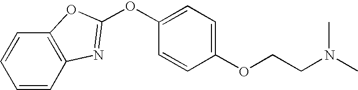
C1(OCCN(C)C)=CC=C(OC2=NC3=C(C=CC=C3)O2)C=C1
